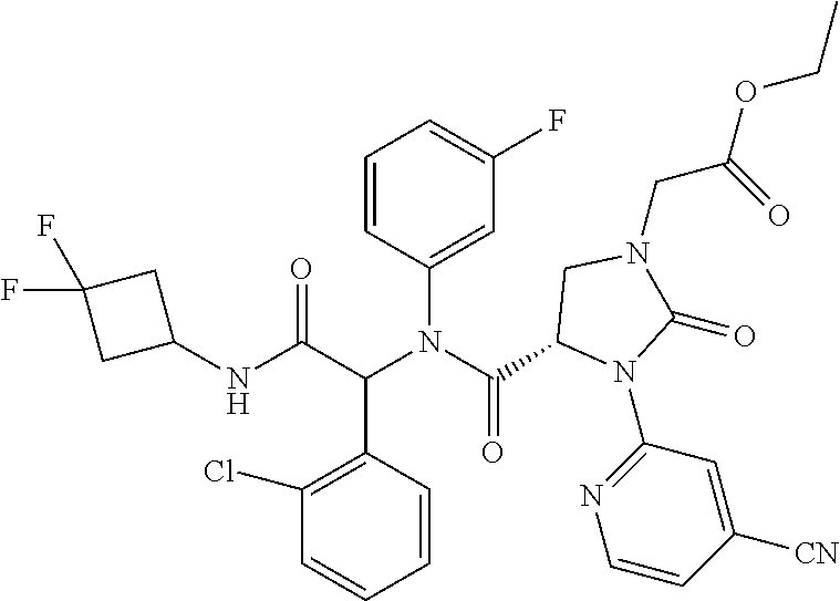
C1=CC(C(C(NC2CC(F)(F)C2)=O)N(C(=O)C2N(C3=NC=CC([CN])=C3)C(=O)N(CC(OCC)=O)C2)C2=CC(F)=CC=C2)=C(Cl)C=C1
